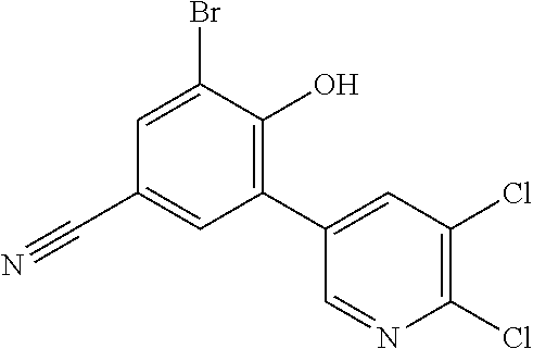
BrC1=CC(C#N)=CC(C2=CC(Cl)=C(Cl)N=C2)=C1O
